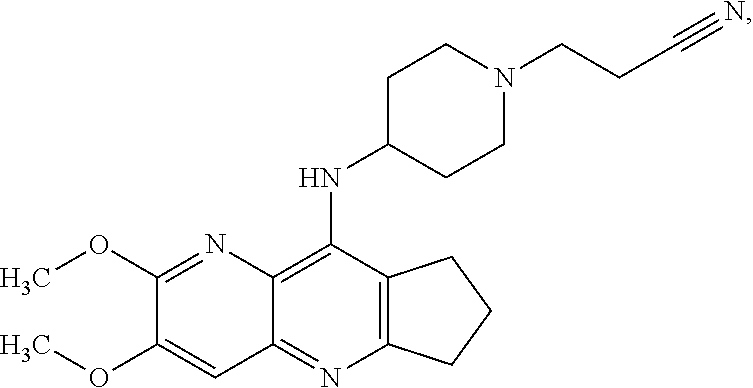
C12=C(N=C3C(=C1NC1CCN(CCC#N)CC1)N=C(OC)C(OC)=C3)CCC2
